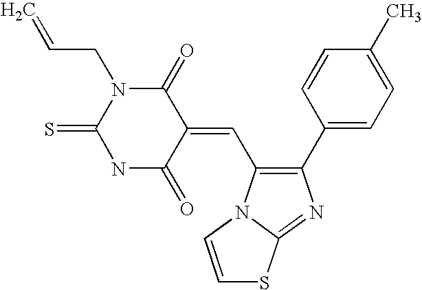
C1(=O)N(CC=C)C(=S)NC(=O)C1=CC1=C(C2=CC=C(C)C=C2)N=C2N1C=CS2
